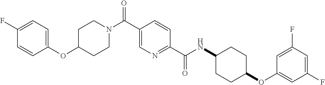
C1C(OC2=CC=C(F)C=C2)CCN(C(C2=CN=C(C(NC3CCC(OC4=CC(F)=CC(F)=C4)CC3)=O)C=C2)=O)C1
